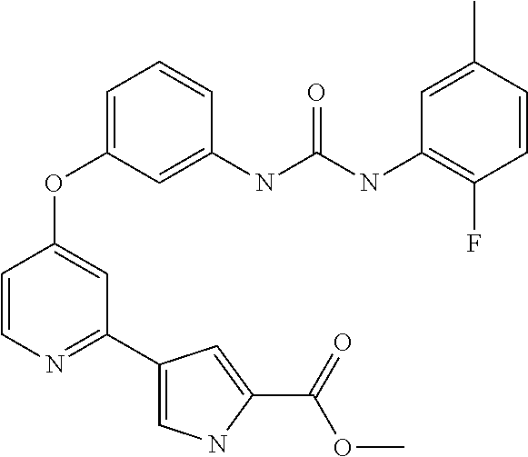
C1=CN=C(C2=CNC(C(=O)OC)=C2)C=C1OC1=CC=CC(NC(NC2=C(F)C=CC(C)=C2)=O)=C1
